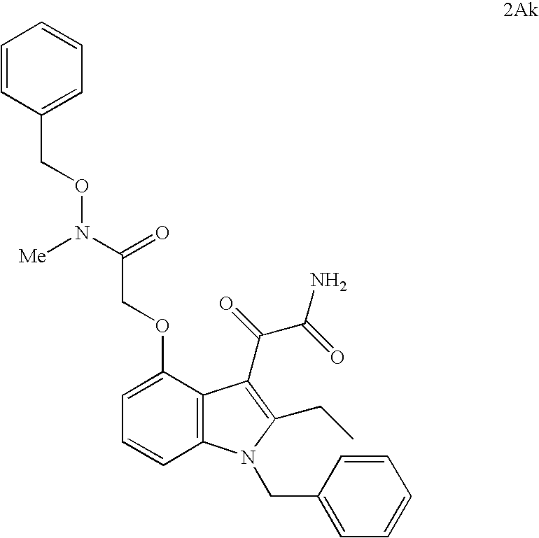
C12=C(C(OCC(N(OCC3=CC=CC=C3)[Me])=O)=CC=C1)C(C(=O)C(=O)N)=C(CC)N2CC1=CC=CC=C1
